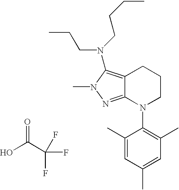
C12=C(N(CCCC)CCC)N(C)N=C1N(C1=C(C)C=C(C)C=C1C)CCC2.O=C(C(F)(F)F)O
